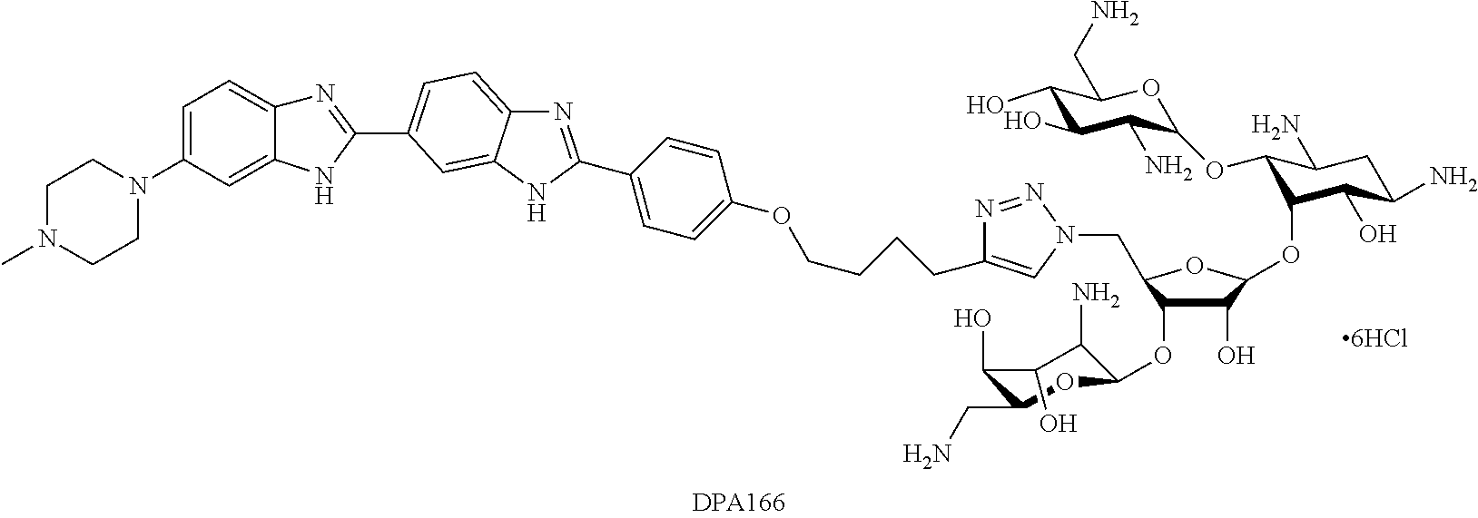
[6HCl].C1(N)C(O)C(O)C(CN)OC1OC1C(O)C(OC2C(O)C(N)CC(N)C2OC2C(N)C(O)C(O)C(CN)O2)OC1CN1C=C(CCCCOC2=CC=C(C3=NC4=CC=C(C5=NC6=CC=C(N7CCN(C)CC7)C=C6N5)C=C4N3)C=C2)N=N1
